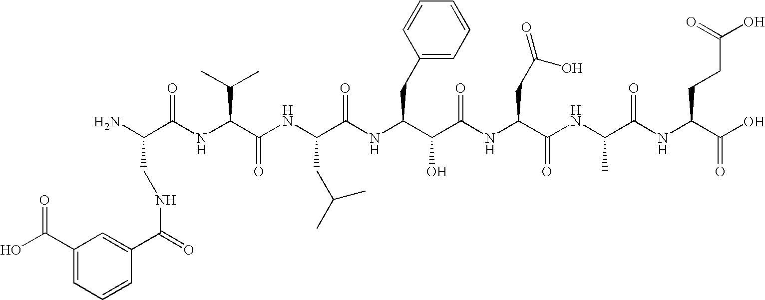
NC(CNC(=O)C1=CC(C(=O)O)=CC=C1)C(=O)NC(C(C)C)C(=O)NC(CC(C)C)C(NC(CC1=CC=CC=C1)C(O)C(=O)NC(CC(O)=O)C(NC(C)C(=O)NC(CCC(=O)O)C(O)=O)=O)=O
